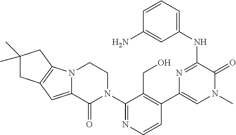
N12C(=CC3=C1CC(C)(C)C3)C(=O)N(C1=NC=CC(C3=CN(C)C(=O)C(NC4=CC=CC(N)=C4)=N3)=C1CO)CC2
